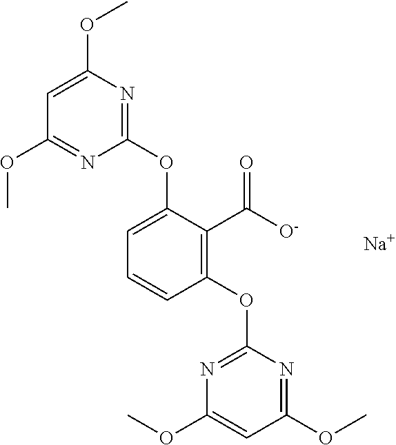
C1(OC)=NC(OC2=CC=CC(OC3=NC(OC)=CC(OC)=N3)=C2C([O-])=O)=NC(OC)=C1.[Na]
